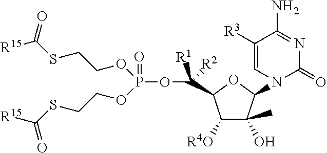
C1([R4O])C(O)(C)C(N2C(=O)N=C(N)C([R3])=C2)OC1C([R1])([R2])OP(OCCSC([R15])=O)(=O)OCCSC([R15])=O
